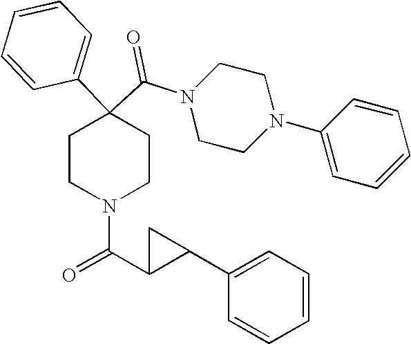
N1(C(C2(C3=CC=CC=C3)CCN(C(C3C(C4=CC=CC=C4)C3)=O)CC2)=O)CCN(C2=CC=CC=C2)CC1
